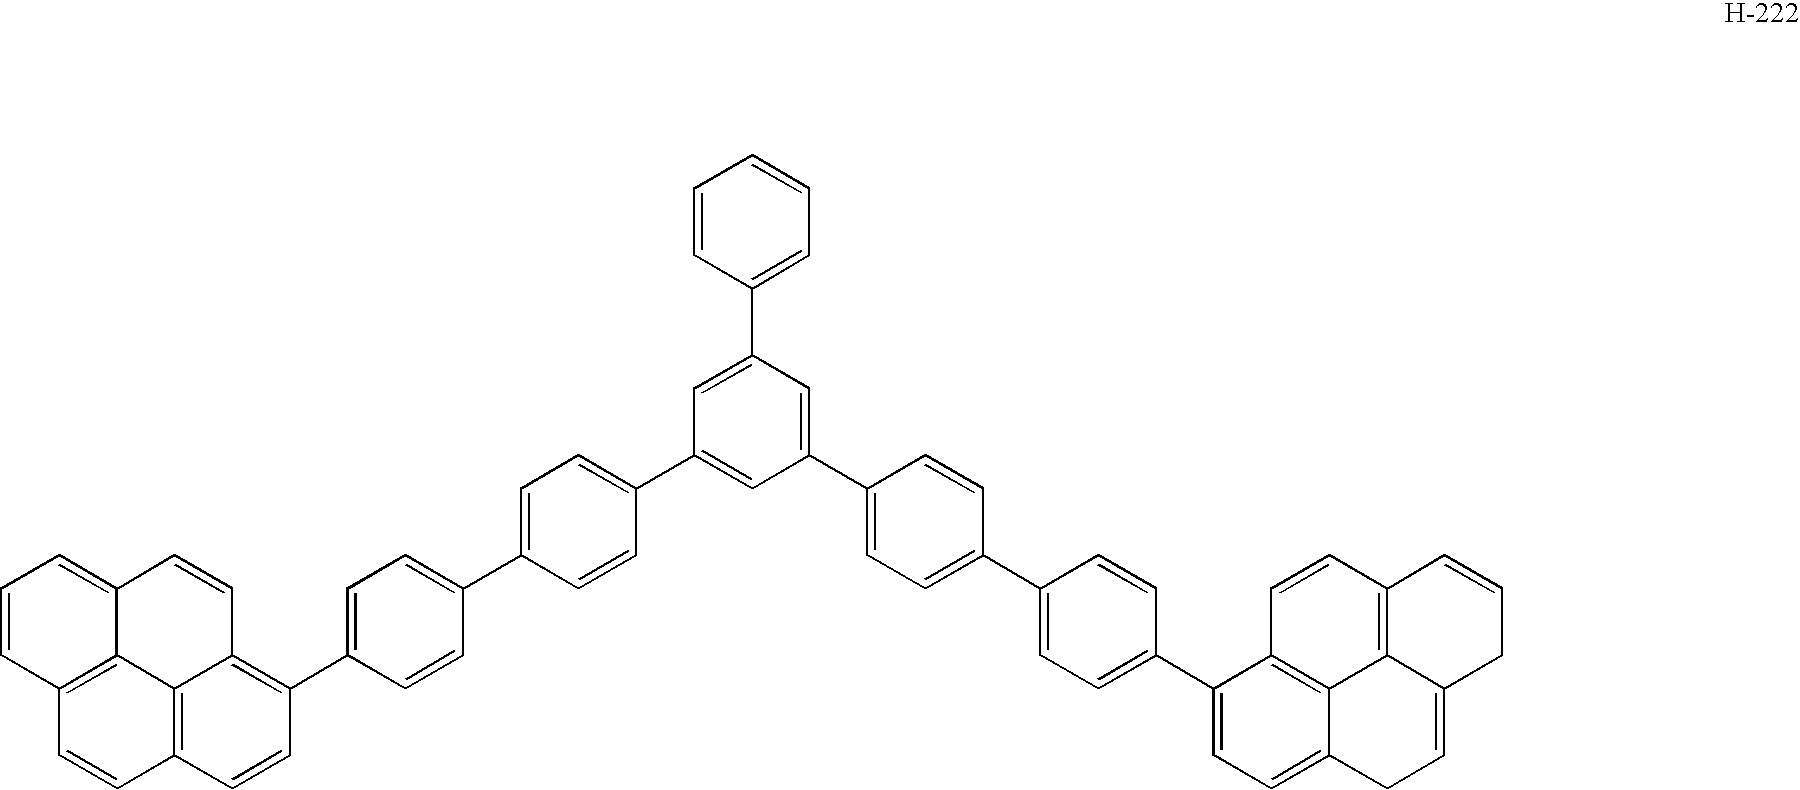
C1=C(C2=CC=C(C3=C4C5=C(C=CC6=C5C(=CC=C6)C=C4)C=C3)C=C2)C=CC(C2=CC(C3=CC=C(C4=CC=C(C5=CC=C6C7=C5C=CC5=C7C(=CC6)CC=C5)C=C4)C=C3)=CC(C3=CC=CC=C3)=C2)=C1
